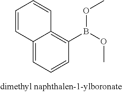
C12=CC=CC(B(OC)OC)=C1C=CC=C2
